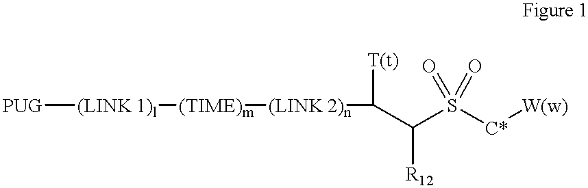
[PUG][(LINK 1)l][(TIME)m][(LINK 2)n]C([T(t)])C(S([C*][W(w)])(=O)=O)[R12]
